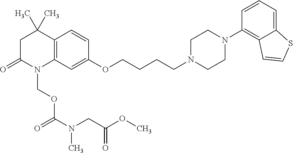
C12=C(C=C(OCCCCN3CCN(C4=C5C(=CC=C4)SC=C5)CC3)C=C1)N(COC(=O)N(CC(OC)=O)C)C(=O)CC2(C)C
